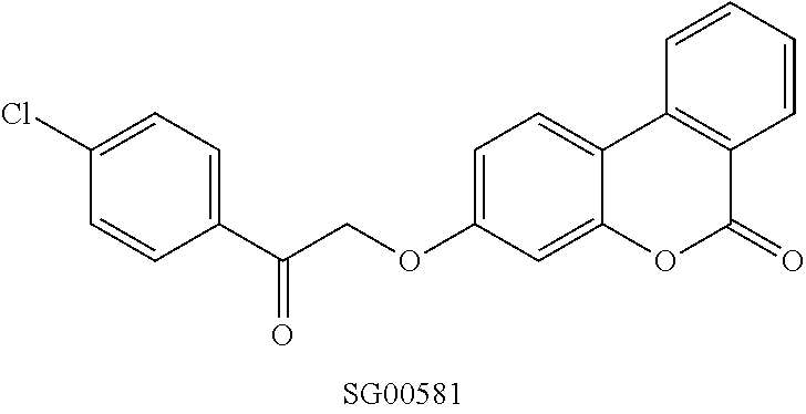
O(C1=CC=C2C(=C1)OC(=O)C1=C2C=CC=C1)CC(C1=CC=C(Cl)C=C1)=O
